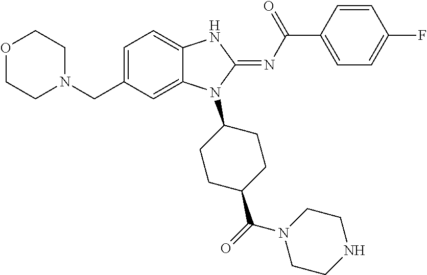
C1=C(CN2CCOCC2)C=C2C(=C1)NC(=NC(C1=CC=C(F)C=C1)=O)N2C1CCC(C(=O)N2CCNCC2)CC1
